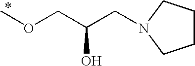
C(C(COC)O)N1CCCC1
